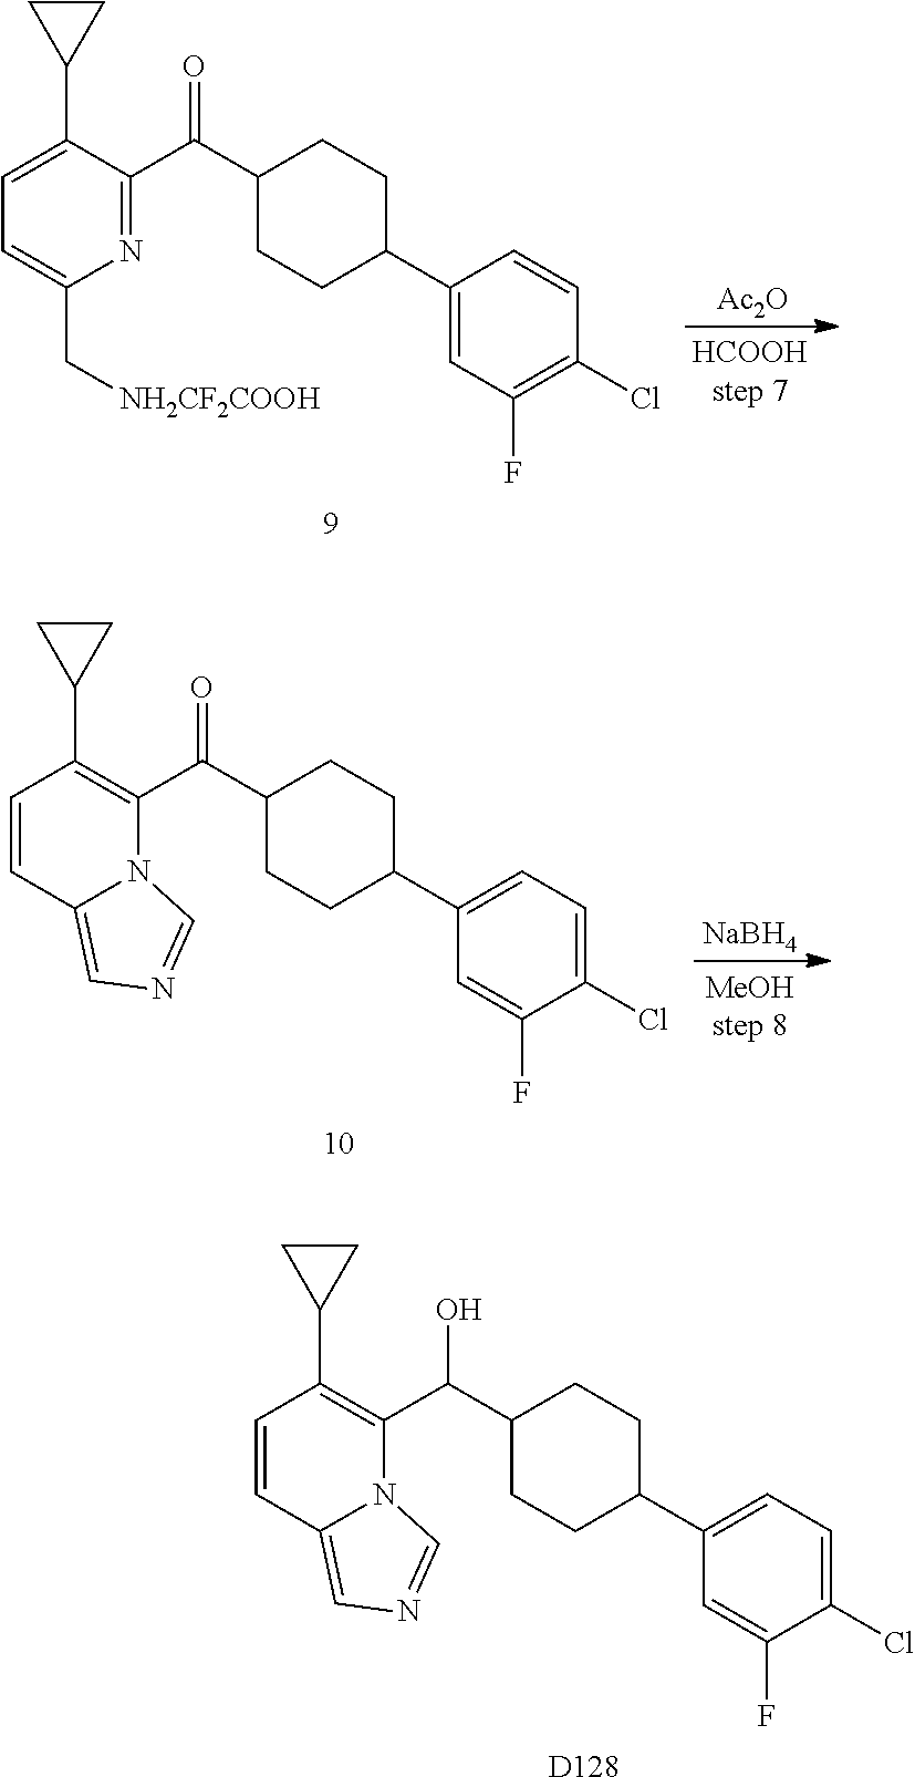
[Ac2O].N1=C(C(C2CCC(C3=CC(F)=C(Cl)C=C3)CC2)=O)C(C2CC2)=CC=C1C[NH2CF2COOH].[NaBH4].C1(C(C2CCC(C3=CC=C(Cl)C(F)=C3)CC2)=O)=C(C2CC2)C=CC2=CN=CN12.C1(C(C2CCC(C3=CC=C(Cl)C(F)=C3)CC2)O)=C(C2CC2)C=CC2=CN=CN12.[D128]
